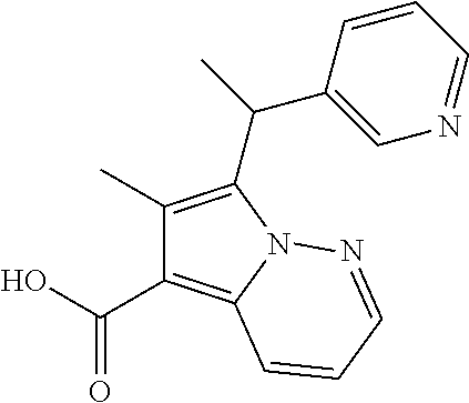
C1(C)=C(C(C2=CN=CC=C2)C)N2C(=C1C(=O)O)C=CC=N2
